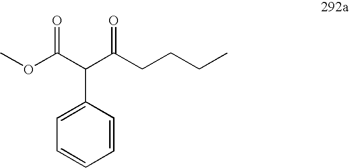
COC(C(C(CCCC)=O)C1=CC=CC=C1)=O
